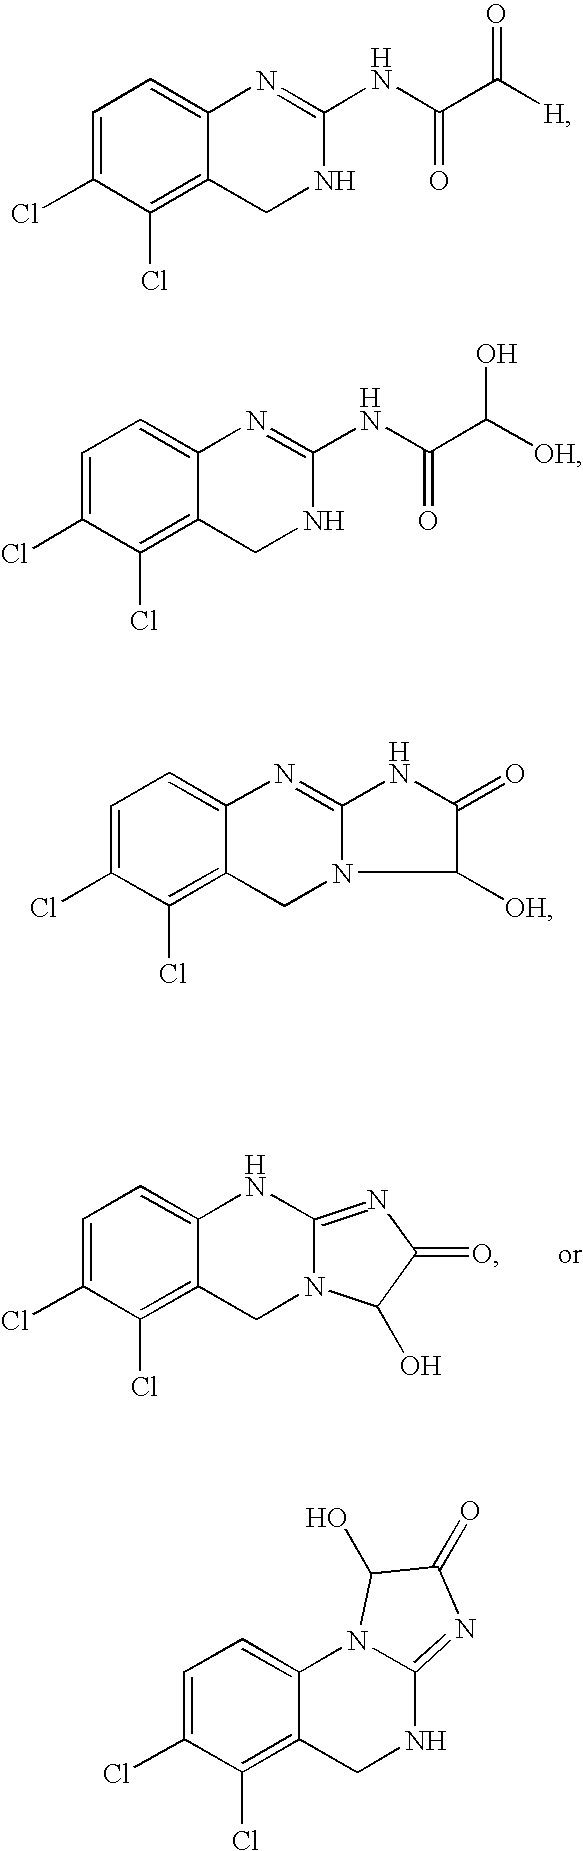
C1=C(Cl)C(Cl)=C2C(=C1)NC1=NC(=O)C(O)N1C2.C1=C(Cl)C(Cl)=C2C(=C1)N=C(NC(C([H])=O)=O)NC2.C1=C(Cl)C(Cl)=C2C(=C1)N=C(NC(C([OH])O)=O)NC2.C1=C(Cl)C(Cl)=C2C(=C1)N=C1NC(=O)C([OH])N1C2.C1=C(Cl)C(Cl)=C2C(=C1)N1C(=NC(=O)C1O)NC2
